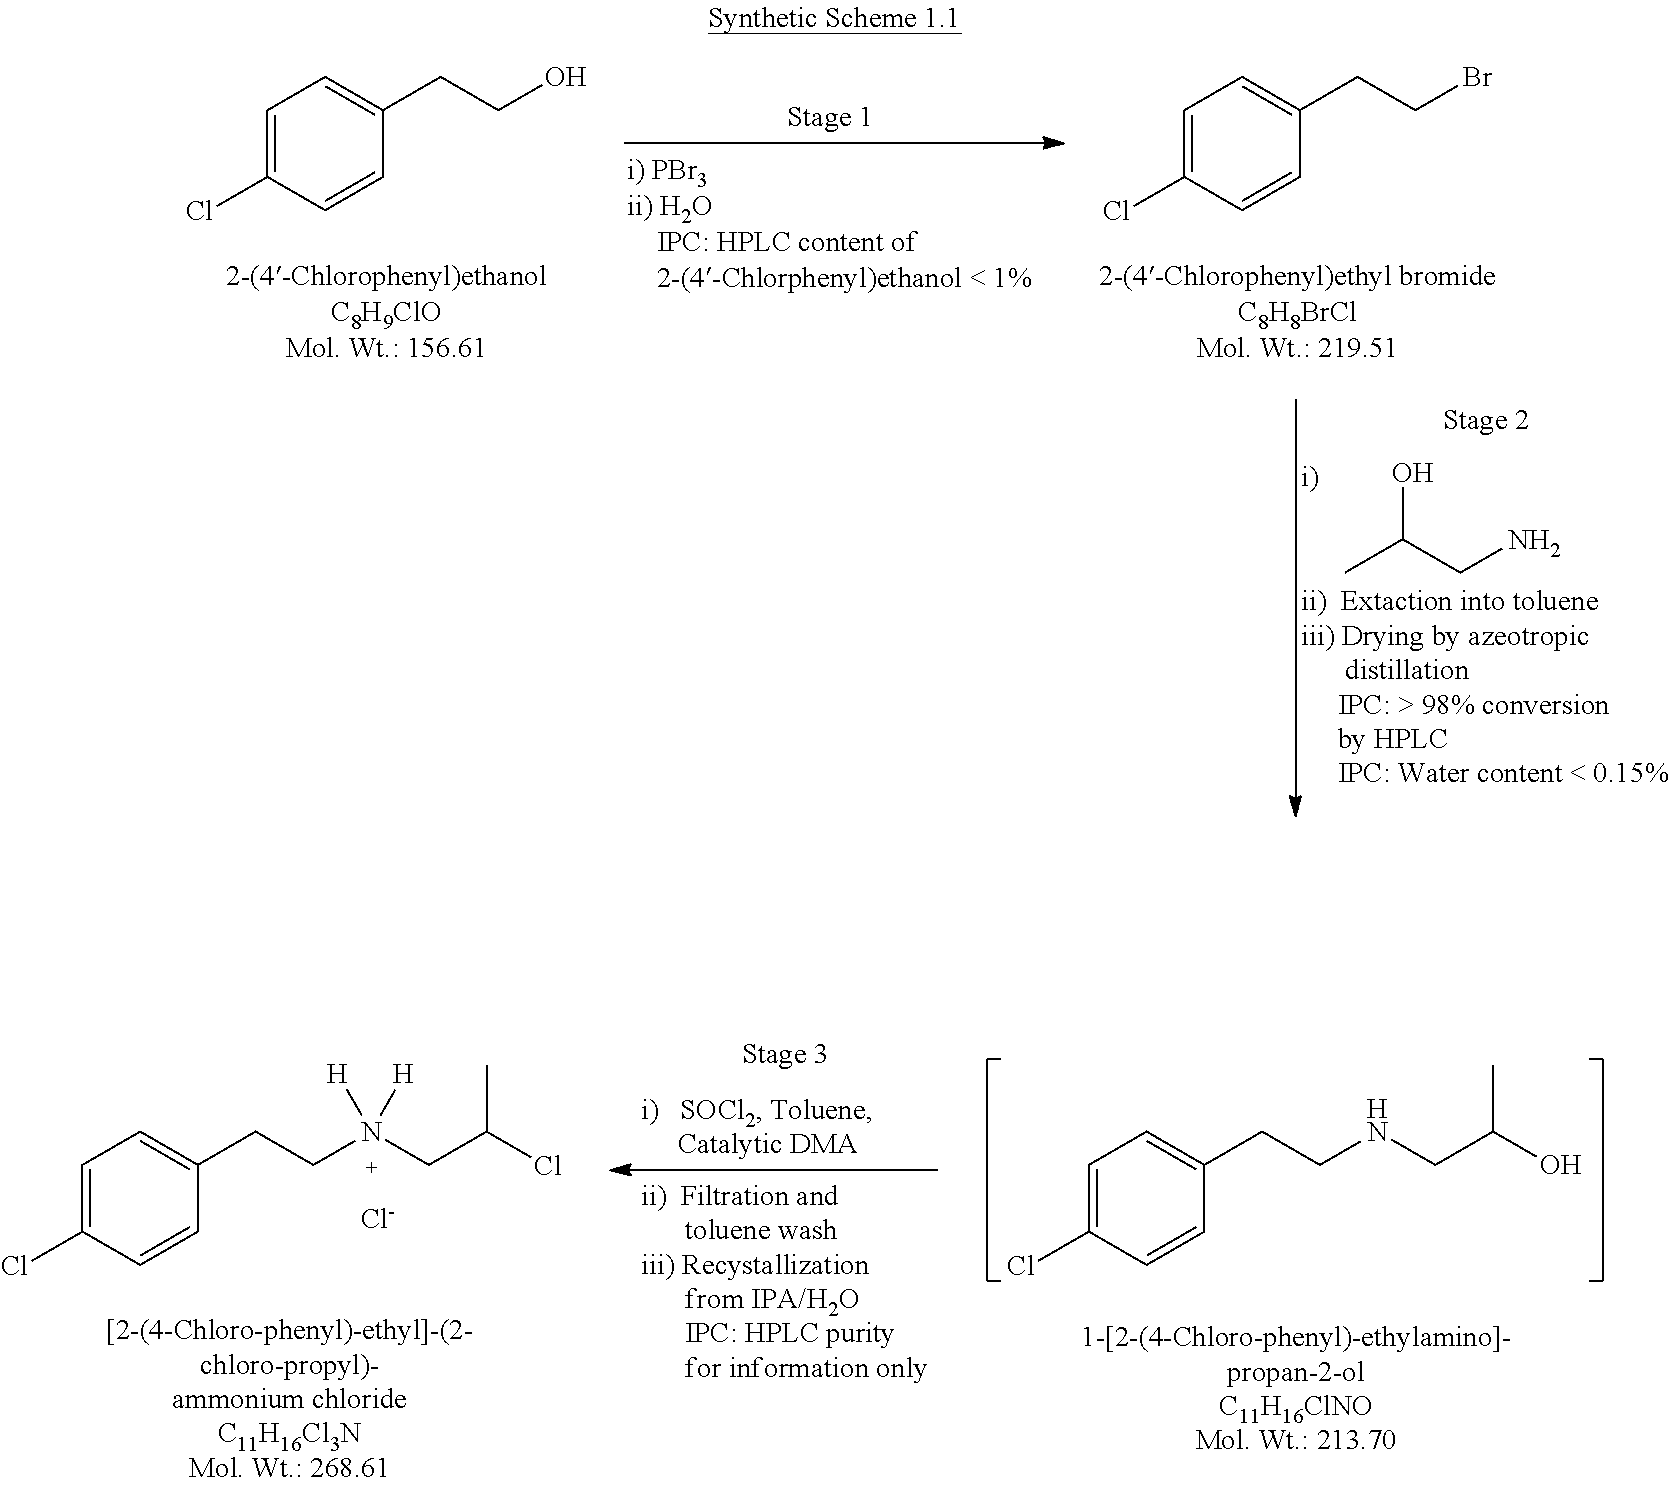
CC(CN)O.C1=C(Cl)C=CC(CCBr)=C1.C1=C(Cl)C=CC(CCO)=C1.C1=C(Cl)C=CC(CCNCC(O)C)=C1.C1=C(Cl)C=CC(CCN(CC(Cl)C)([H])[H])=C1.[Cl-]
